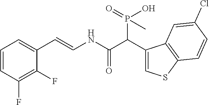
C1=CC(F)=C(F)C(C=CNC(C(C2=CSC3=C2C=C(Cl)C=C3)P(=O)(O)C)=O)=C1
